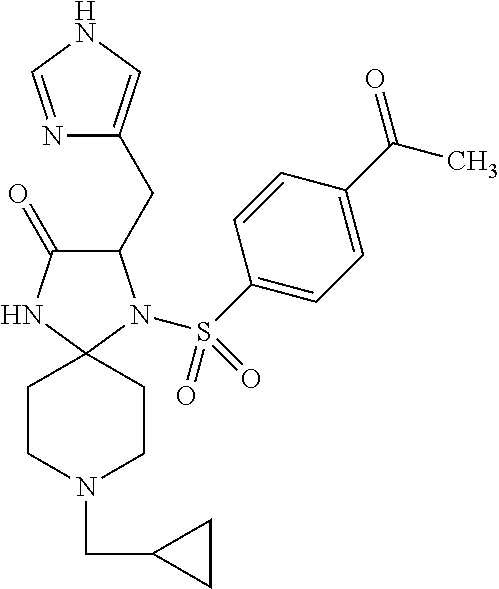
C1(CC2=CNC=N2)C(=O)NC2(N1S(C1=CC=C(C(C)=O)C=C1)(=O)=O)CCN(CC1CC1)CC2
